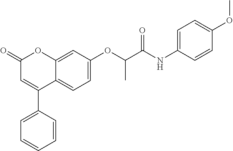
C12=CC(OC(C(NC3=CC=C(OC)C=C3)=O)C)=CC=C1C(C1=CC=CC=C1)=CC(=O)O2
